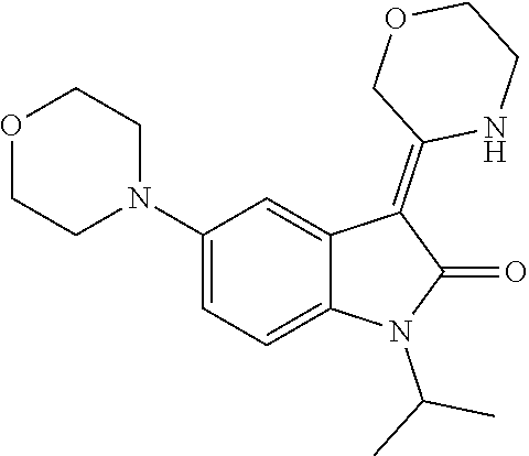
N1(C2=CC=C3C(=C2)C(=C2NCCOC2)C(=O)N3C(C)C)CCOCC1
